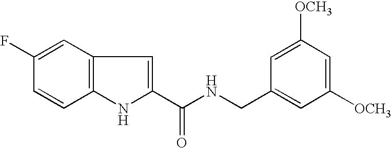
C1=C(F)C=CC2=C1C=C(C(NCC1=CC([OCH3])=CC([OCH3])=C1)=O)N2
